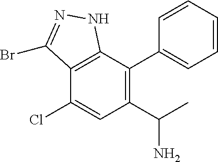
C1=CC=CC(C2=C(C(C)N)C=C(Cl)C3=C2NN=C3Br)=C1
